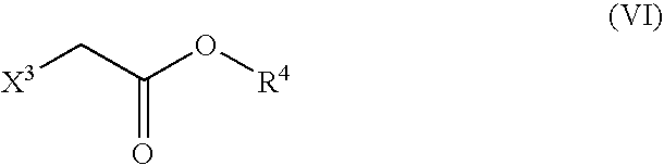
[X3]CC(O[R4])=O
